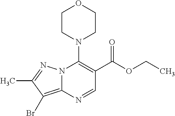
N12C(=C(Br)C(C)=N1)N=CC(C(OCC)=O)=C2N1CCOCC1
